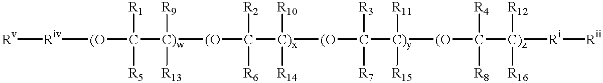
[Riv]([(O]C([C)w]([(O]C([C)x]([(O]C([C)y]([(O]C([C)z]([Ri][Rii])([R12])[R16])([R4])[R8])([R11])[R15])([R3])[R7])([R10])[R14])([R2])[R6])([R9])[R13])([R1])[R5])[Rv]
